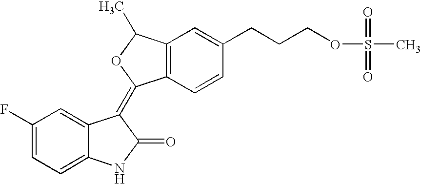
C1=C2C(=CC=C1F)NC(=O)C2=C1C2=C(C=C(CCCOS(C)(=O)=O)C=C2)C(C)O1
